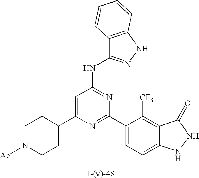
C1=C(C2CCN([Ac])CC2)N=C(C2=CC=C3C(=C2[CF3])C(=O)NN3)N=C1NC1=NNC2=C1C=CC=C2
